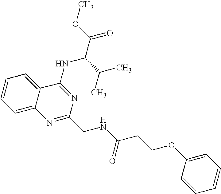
C12=CC=CC=C1C(NC(C(=O)OC)C(C)C)=NC(CNC(CCOC1=CC=CC=C1)=O)=N2
